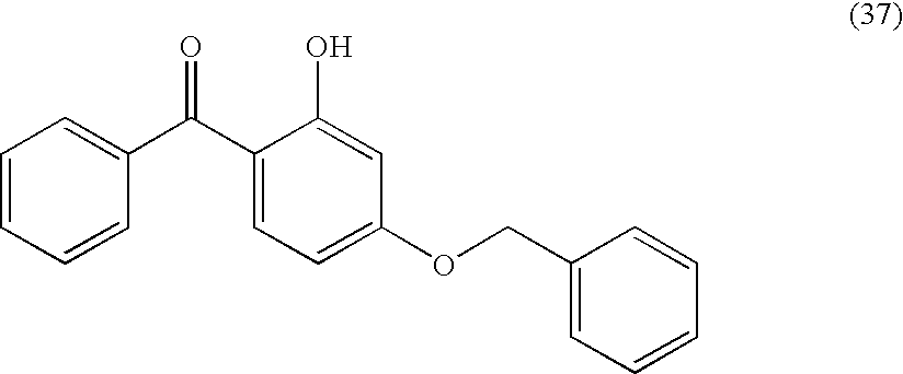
C1(C(C2=CC=C(OCC3=CC=CC=C3)C=C2O)=O)=CC=CC=C1
